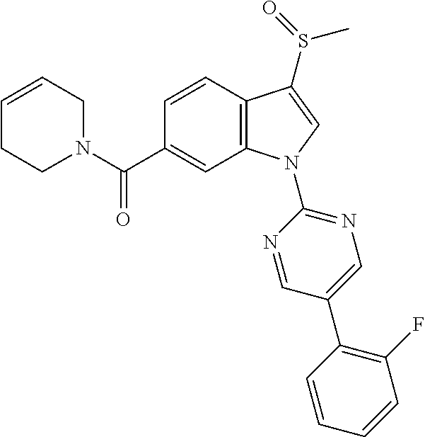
C(C1=CC2=C(C=C1)C(S(C)=O)=CN2C1=NC=C(C2=C(F)C=CC=C2)C=N1)(=O)N1CC=CCC1
